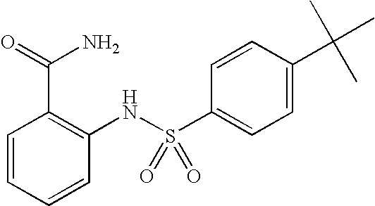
O=C(N)C1=C(NS(C2=CC=C(C(C)(C)C)C=C2)(=O)=O)C=CC=C1
